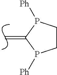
C=C1P([Ph])CCP1[Ph]
